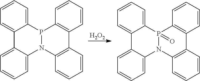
C12=CC=CC=C1P1N(C3=CC=CC=C23)C2=C(C=CC=C2)C2=C1C=CC=C2.[H2O2].C12=CC=CC=C1P1(=O)N(C3=CC=CC=C23)C2=C(C=CC=C2)C2=C1C=CC=C2
